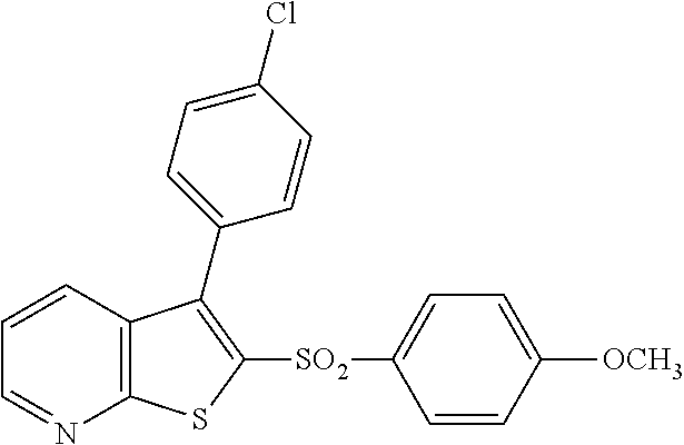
C1=CC2=C(N=C1)SC([SO2]C1=CC=C([OCH3])C=C1)=C2C1=CC=C(Cl)C=C1
